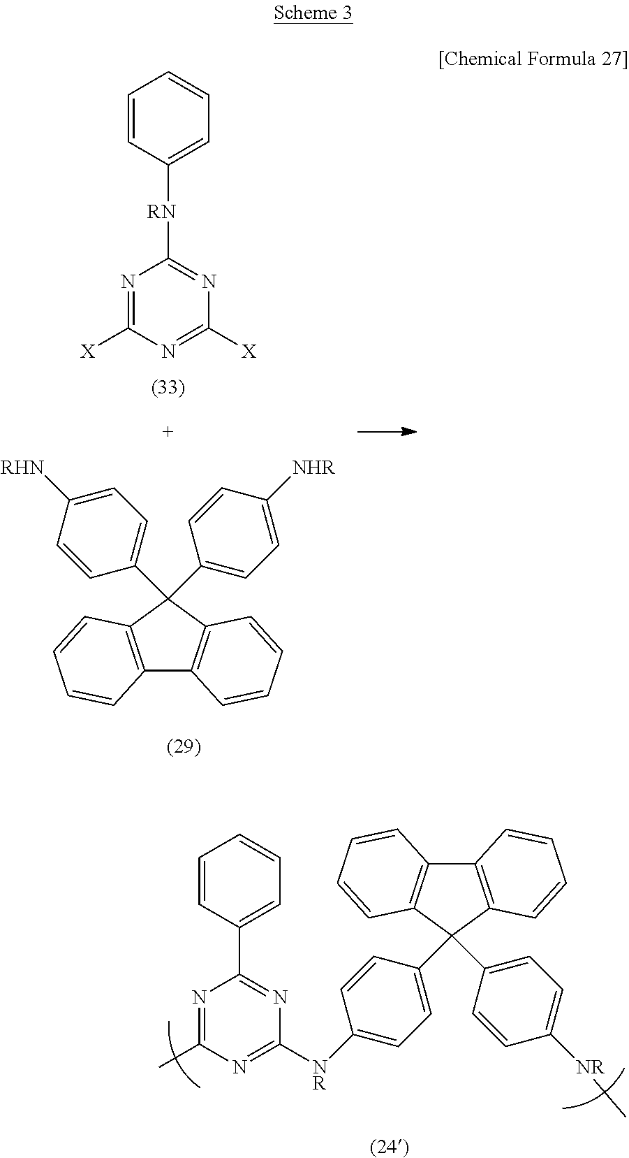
C12=C(C=CC=C1)C(C1=CC=C([NR]C3=NC(C)=NC(C4=CC=CC=C4)=N3)C=C1)(C1=CC=C([NR]C)C=C1)C1=C2C=CC=C1.C12=C(C=CC=C1)C(C1=CC=C([RHN])C=C1)(C1=CC=C([NHR])C=C1)C1=C2C=CC=C1.N1=C([X])N=C([X])N=C1[RN]C1=CC=CC=C1
